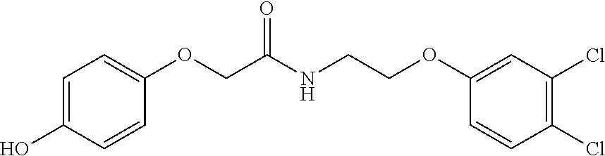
C1=C(O)C=CC(OCC(NCCOC2=CC(Cl)=C(Cl)C=C2)=O)=C1
